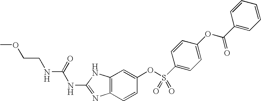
C(CNC(NC1=NC2=C(N1)C=C(OS(=O)(=O)C1=CC=C(OC(C3=CC=CC=C3)=O)C=C1)C=C2)=O)OC
